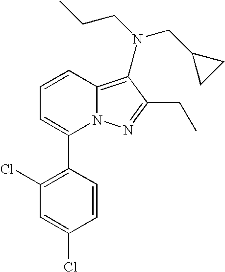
C1=CC2=C(C)C(CC)=NN2C(C2=C(Cl)C=C(Cl)C=C2)=C1.N(CC1CC1)CCC
